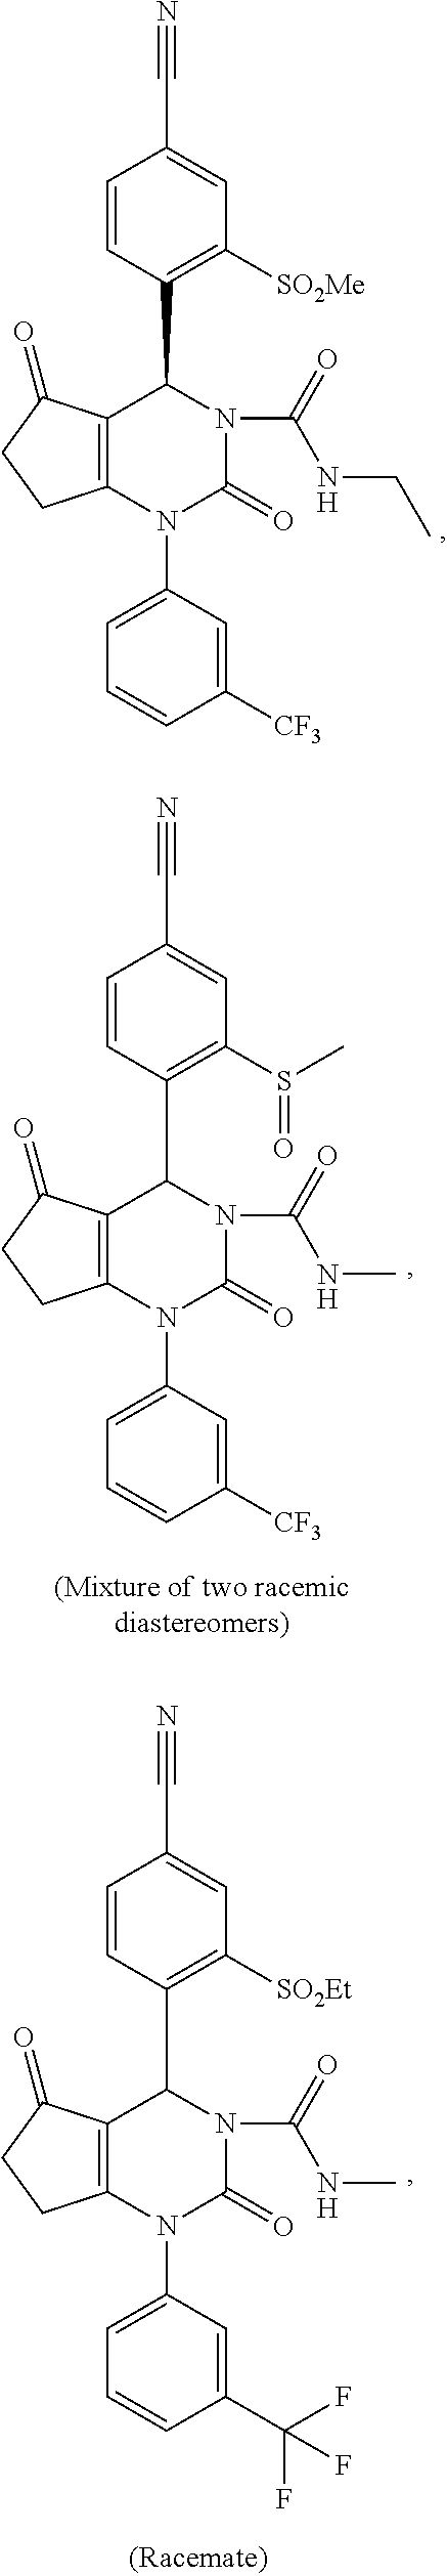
C12=C(N(C3=CC=CC([CF3])=C3)C(=O)N(C(=O)NCC)C1C1=C([SO2Me])C=C(C#N)C=C1)CCC2=O.C12=C(N(C3=CC=CC([CF3])=C3)C(=O)N(C(=O)NC)C1C1=C(S(C)=O)C=C(C#N)C=C1)CCC2=O.C12=C(N(C3=CC=CC(C(F)(F)F)=C3)C(=O)N(C(=O)NC)C1C1=C([SO2Et])C=C(C#N)C=C1)CCC2=O
